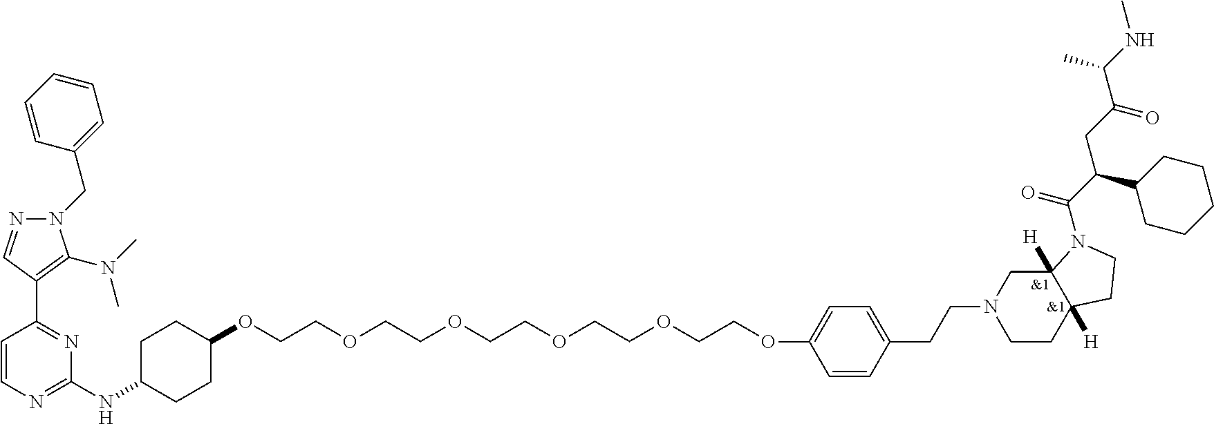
C1=CN=C(NC2CCC(OCCOCCOCCOCCOCCOC3=CC=C(CCN4CCC5([H])C([H])(C4)N(C(C(CC(C(NC)C)=O)C4CCCCC4)=O)CC5)C=C3)CC2)N=C1C1=C(N(C)C)N(CC2=CC=CC=C2)N=C1
